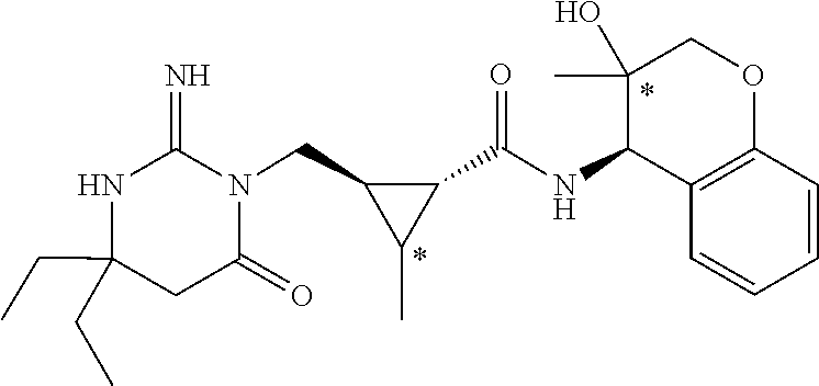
C(C1(CC)NC(=N)N(CC2C(C)C2C(NC2C3=C(OCC2(C)O)C=CC=C3)=O)C(=O)C1)C
